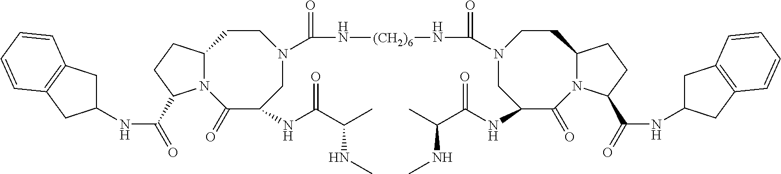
N(C(=O)C1N2C(CC1)CCN(C(=O)N[(CH2)6]NC(=O)N1CC(NC(C(C)NC)=O)C(=O)N3C(CC1)CCC3C(=O)NC1CC3=C(C1)C=CC=C3)CC(NC(C(C)NC)=O)C2=O)C1CC2=C(C1)C=CC=C2
